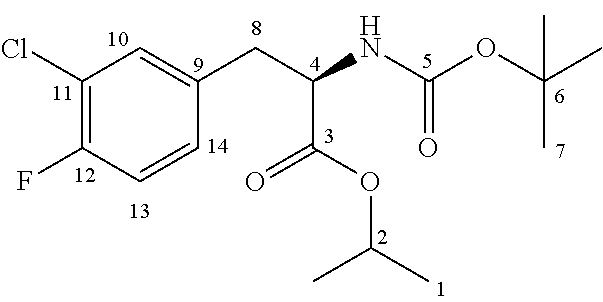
C1(Cl)=C(F)C=CC(CC(NC(OC(C)(C)C)=O)C(OC(C)C)=O)=C1
